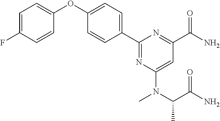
C1=C(F)C=CC(OC2=CC=C(C3=NC(N(C(C(=O)N)C)C)=CC(C(N)=O)=N3)C=C2)=C1
